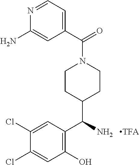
C1(Cl)=CC(C(N)C2CCN(C(=O)C3=CC=NC(N)=C3)CC2)=C(O)C=C1Cl.[TFA]
